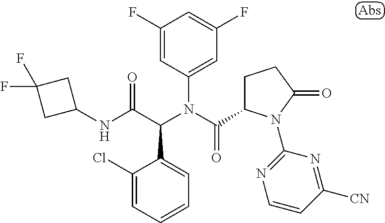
C1(F)=CC(N(C(=O)C2CCC(=O)N2C2=NC=CC([CN])=N2)C(C(NC2CC(F)(F)C2)=O)C2=CC=CC=C2Cl)=CC(F)=C1
